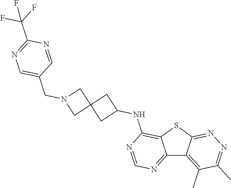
C12=NC=NC(NC3CC4(C3)CN(CC3=CN=C(C(F)(F)F)N=C3)C4)=C1SC1=NN=C(C)C(C)=C21
